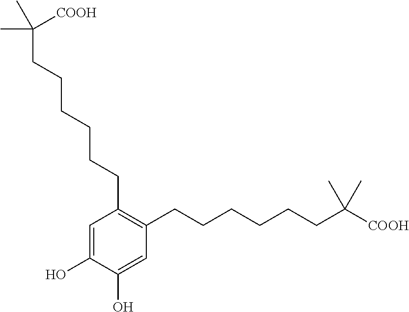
C1=C(O)C(O)=CC(CCCCCCC(C)(C)[COOH])=C1CCCCCCC(C)(C)[COOH]
